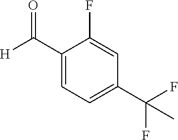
C1(C([H])=O)=CC=C(C(F)(F)C)C=C1F
